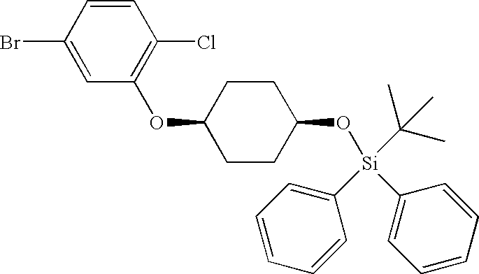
C1=CC(Br)=CC(OC2CCC(O[Si](C3=CC=CC=C3)(C3=CC=CC=C3)C(C)(C)C)CC2)=C1Cl
